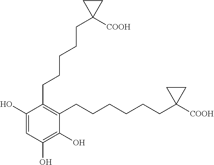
C1(O)=CC(O)=C(O)C(CCCCCCC2([COOH])CC2)=C1CCCCCC1([COOH])CC1
